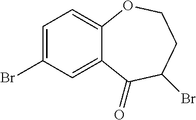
C1=C(Br)C=C2C(=C1)OCCC(Br)C2=O
